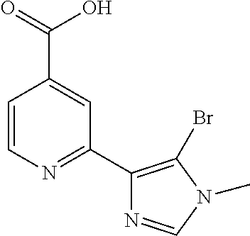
C1=CN=C(C2=C(Br)N(C)C=N2)C=C1C(=O)O
